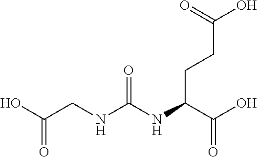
N(C(=O)NCC(O)=O)C(C(O)=O)CCC(O)=O
